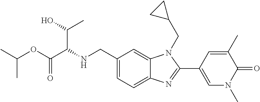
C1(CNC(C(OC(C)C)=O)C(C)O)=CC=C2C(=C1)N(CC1CC1)C(C1=CN(C)C(=O)C(C)=C1)=N2
